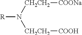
N([CH2CH2][COOH])([CH2CH2][COONa])[R]
